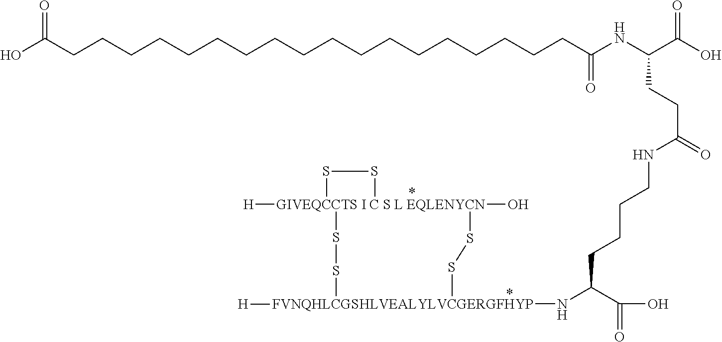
N(CCCCC(C(O)=O)N[FVNQHLCGSHLVEALYLVCGERGFHYP]1([H])SS[GIVEQCCTS I C S L EQLENYCN]2([H])(O)(SS1)SS2)C(CCC(NC(=O)CCCCCCCCCCCCCCCCCCC(O)=O)C(=O)O)=O
